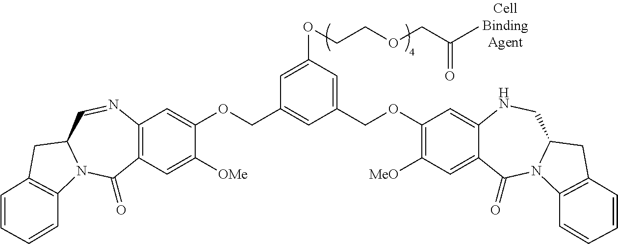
C12=C(C=C([OMe])C(OCC3=CC(COC4=C([MeO])C=C5C(=C4)NCC4N(C5=O)C5=C(C4)C=CC=C5)=CC(OCCOCC(C)=O)=C3)=C1)C(=O)N1C(C=N2)CC2=C1C=CC=C2
